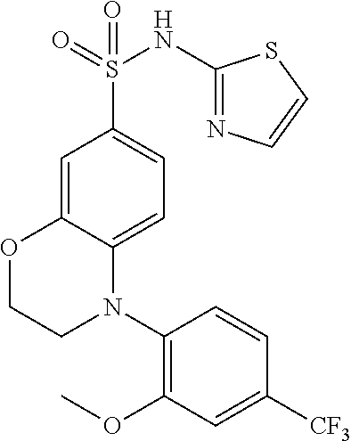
O1CCN(C2=C(OC)C=C([CF3])C=C2)C2=CC=C(S(=O)(NC3=NC=CS3)=O)C=C12
